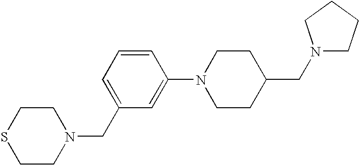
C1=CC=C(CN2CCSCC2)C=C1N1CCC(CN2CCCC2)CC1
